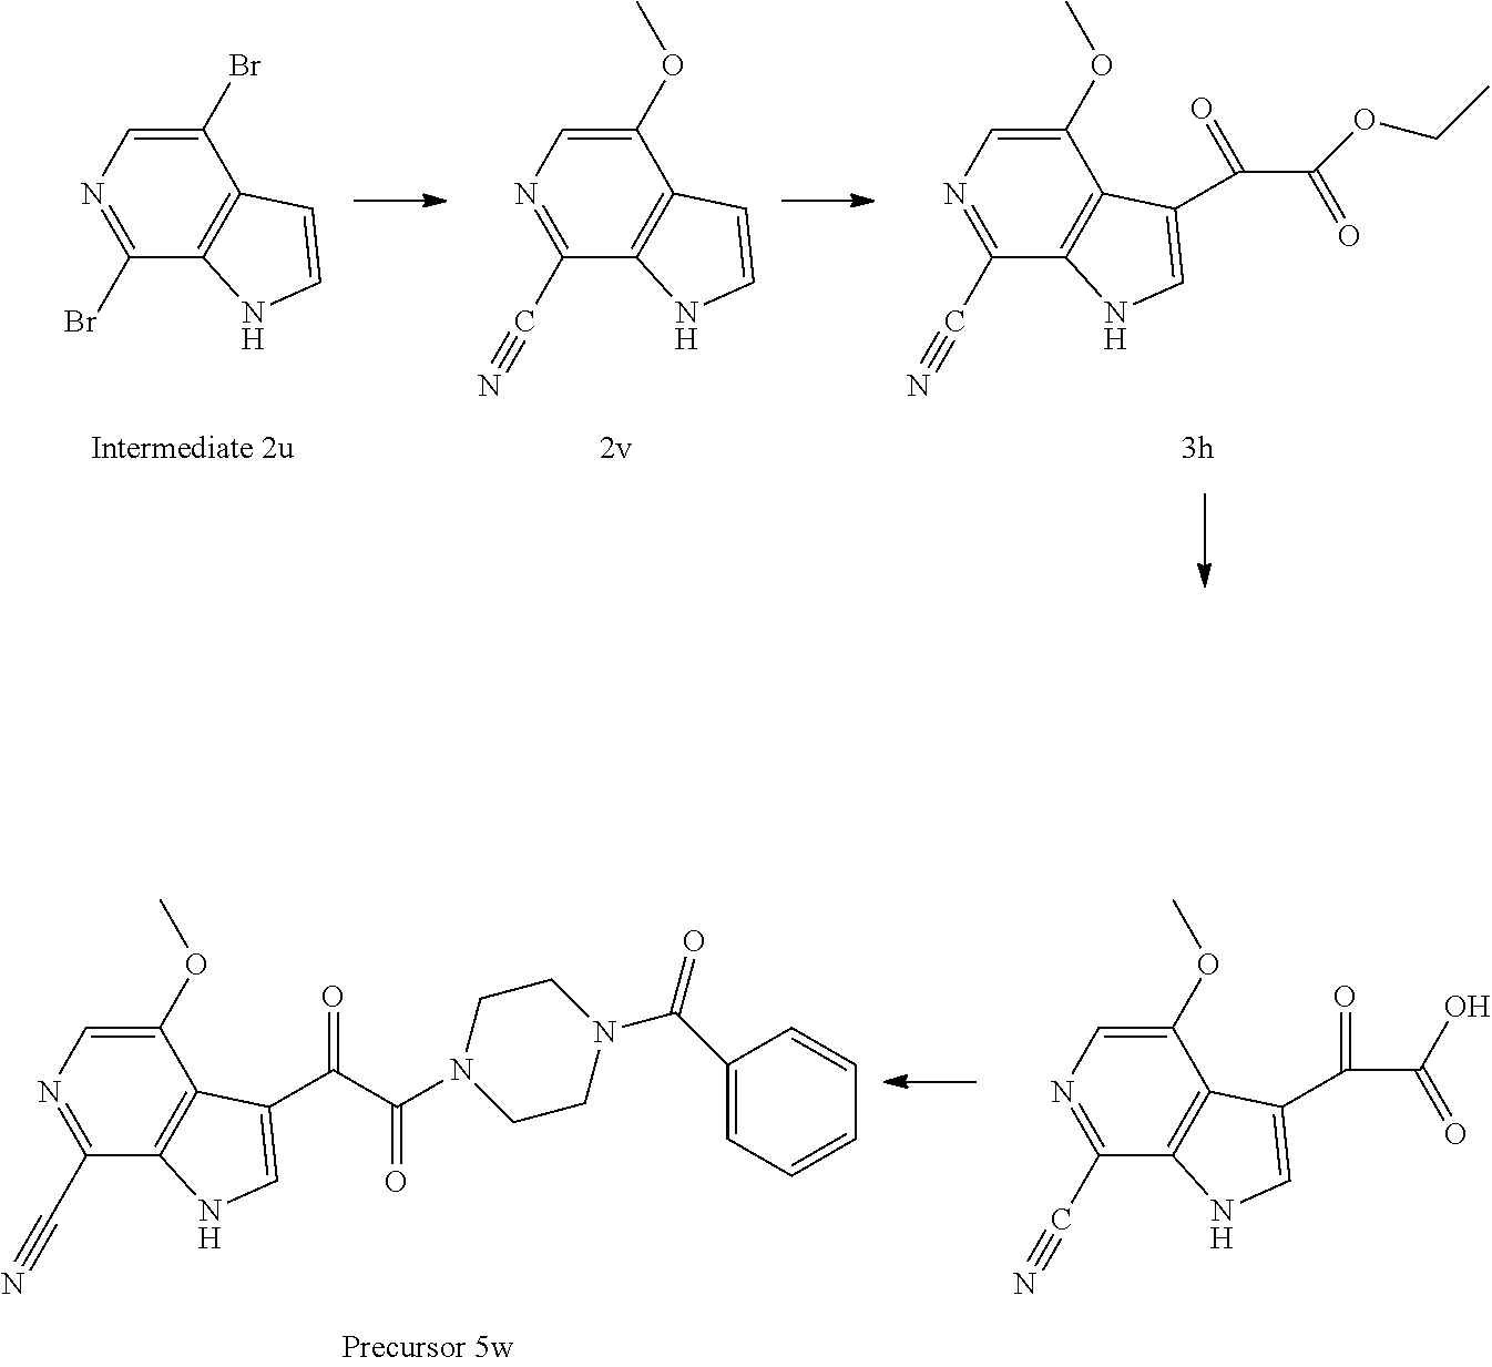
C1(OC)=CN=C(C#N)C2=C1C(C(C(N1CCN(C(C3=CC=CC=C3)=O)CC1)=O)=O)=CN2.C1(OC)=CN=C(C#N)C2=C1C(C(C(O)=O)=O)=CN2.C1(OC)=CN=C(C#N)C2=C1C(C(C(OCC)=O)=O)=CN2.C1(OC)=CN=C(C#N)C2=C1C=CN2.C1(Br)=CN=C(Br)C2=C1C=CN2
